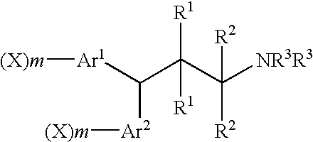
C(C(C([NR3R3])([R2])[R2])([R1])[R1])([Ar1][(X)m])[Ar2][(X)m]
